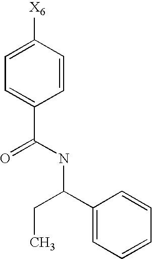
C1=C([X6])C=CC(C(=O)NC(C2=CC=CC=C2)CC)=C1
